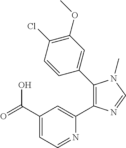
C1(C(=O)O)=CC=NC(C2=C(C3=CC(OC)=C(Cl)C=C3)N(C)C=N2)=C1
